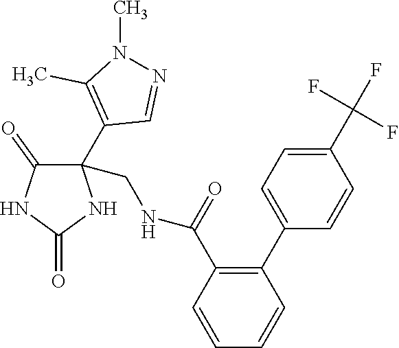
C1(=O)NC(C2=C(C)N(C)N=C2)(CNC(=O)C2=C(C3=CC=C(C(F)(F)F)C=C3)C=CC=C2)C(=O)N1
